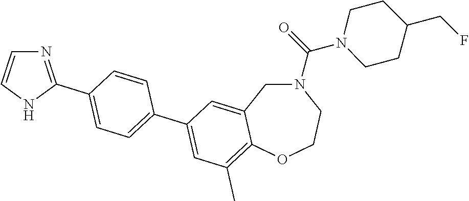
N1(C(=O)N2CCC(CF)CC2)CC2=CC(C3=CC=C(C4=NC=CN4)C=C3)=CC(C)=C2OCC1
